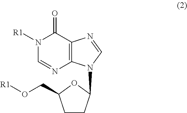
N1([R1])C=NC2=C(C1=O)N=CN2C1CCC(CO[R1])O1
